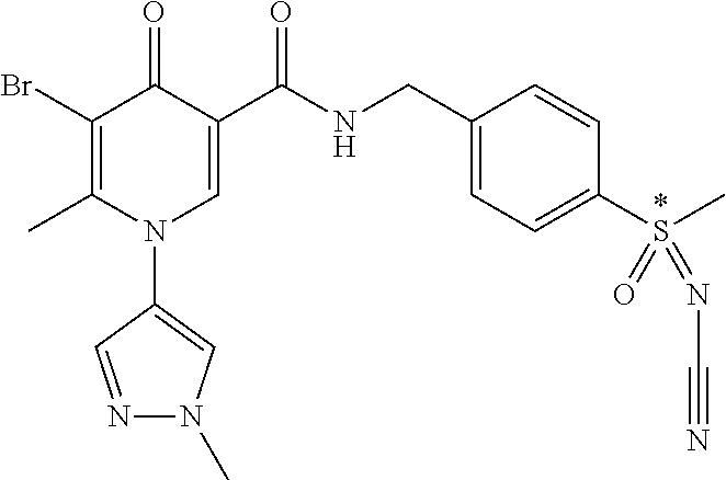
C1(Br)=C(C)N(C2=CN(C)N=C2)C=C(C(NCC2=CC=C(S(=O)(=NC#N)C)C=C2)=O)C1=O
